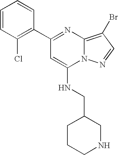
C1(C2=C(Cl)C=CC=C2)=NC2=C(Br)C=NN2C(NCC2CCCNC2)=C1
